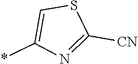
C1=C(*)N=C([CN])S1
